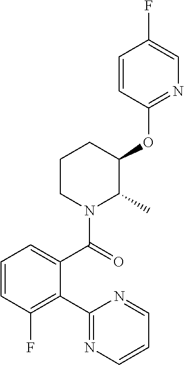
C1=CC(F)=C(C2=NC=CC=N2)C(C(=O)N2C(C)C(OC3=NC=C(F)C=C3)CCC2)=C1
